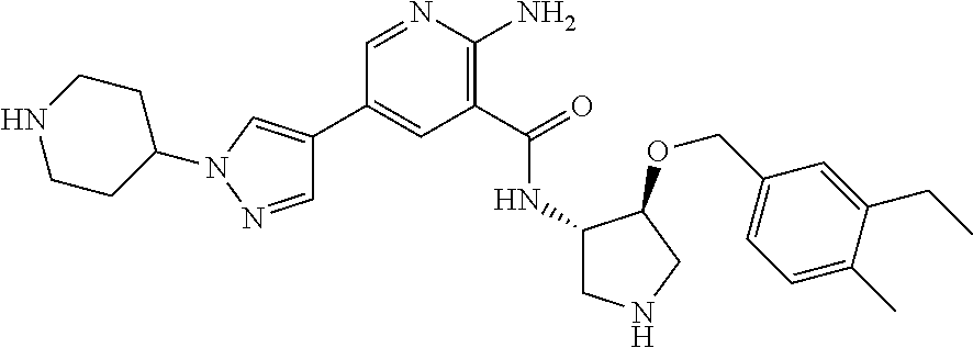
C1(C2=CN(C3CCNCC3)N=C2)=CC(C(=O)NC2CNCC2OCC2=CC=C(C)C(CC)=C2)=C(N)N=C1
